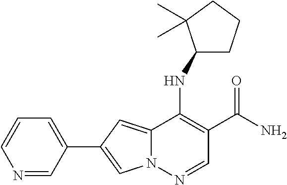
N1=CC(C2=CN3C(=C2)C(NC2CCCC2(C)C)=C(C(N)=O)C=N3)=CC=C1
